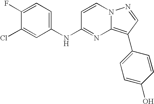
C1(F)=CC=C(NC2=NC3=C(C4=CC=C(O)C=C4)C=NN3C=C2)C=C1Cl
